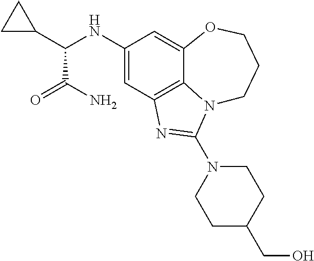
C1(NC(C2CC2)C(N)=O)=CC2=C3C(=C1)OCCCN3C(N1CCC(CO)CC1)=N2
